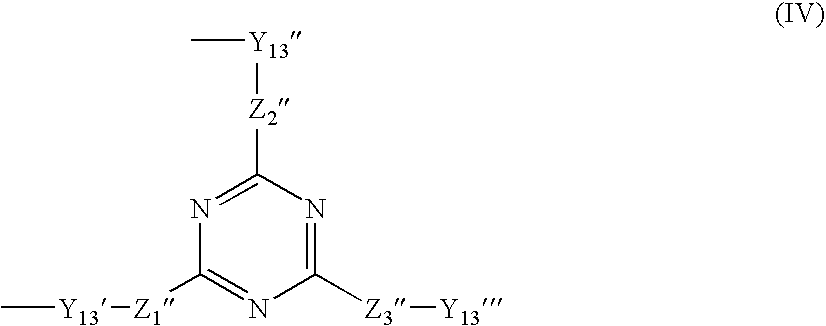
C1([Z3][Y13])=NC([Z2][Y13]C)=NC([Z1][Y13]C)=N1
